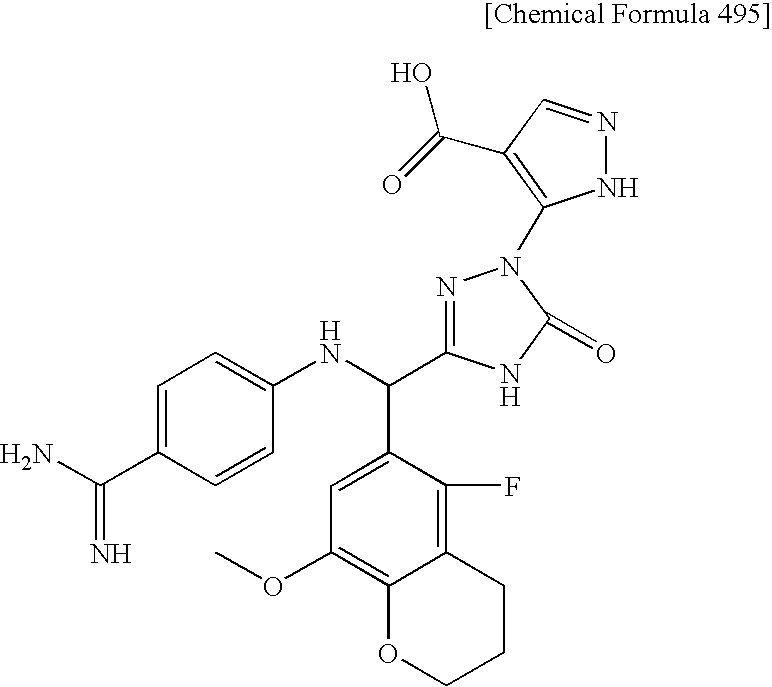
C1=C(C(N)=N)C=CC(NC(C2=CC(OC)=C3C(=C2F)CCCO3)C2=NN(C3=C(C(=O)O)C=NN3)C(=O)N2)=C1
